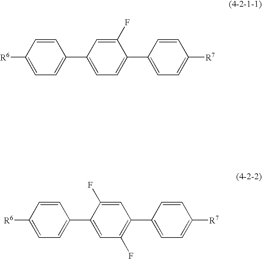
[R6]C1=CC=C(C2=CC=C(C3=CC=C([R7])C=C3)C(F)=C2)C=C1.[R6]C1=CC=C(C2=CC(F)=C(C3=CC=C([R7])C=C3)C=C2F)C=C1
